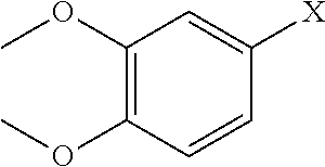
C1(OC)=C(OC)C=CC([X])=C1
